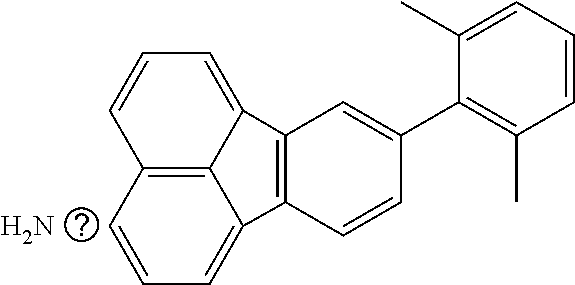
C12=C3C=CC=C1C1=C(C2=CC=C3)C=C(C2=C(C)C=CC=C2C)C=C1.N
